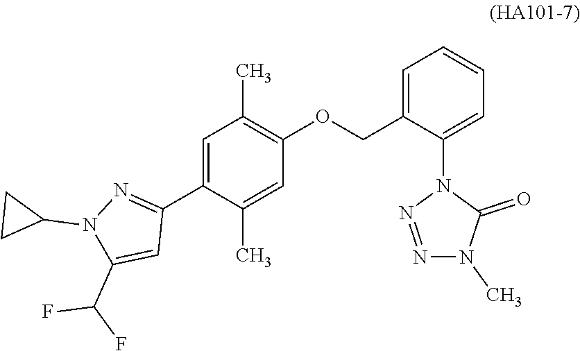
C1=C(C2=NN(C3CC3)C(C(F)F)=C2)C(C)=CC(OCC2=CC=CC=C2N2N=NN(C)C2=O)=C1C
